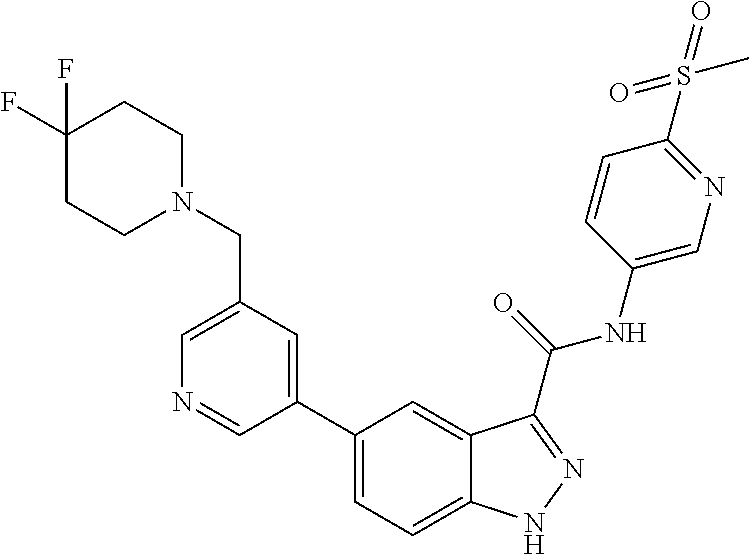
C1(CN2CCC(F)(F)CC2)=CN=CC(C2=CC=C3C(=C2)C(C(NC2=CN=C(S(=O)(=O)C)C=C2)=O)=NN3)=C1
